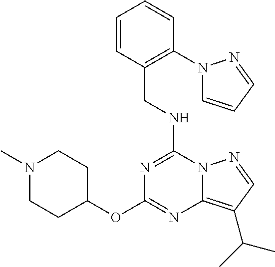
C(NC1=NC(OC2CCN(C)CC2)=NC2=C(C(C)C)C=NN12)C1=C(N2C=CC=N2)C=CC=C1
